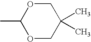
C1(C)OCC(C)(C)CO1
